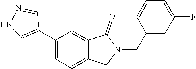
C1(C2=CNN=C2)=CC=C2C(=C1)C(=O)N(CC1=CC(F)=CC=C1)C2
